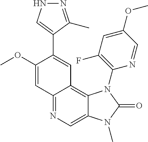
C12=NC=C3C(=C1C=C(C1=CNN=C1C)C(OC)=C2)N(C1=C(F)C=C(OC)C=N1)C(=O)N3C
